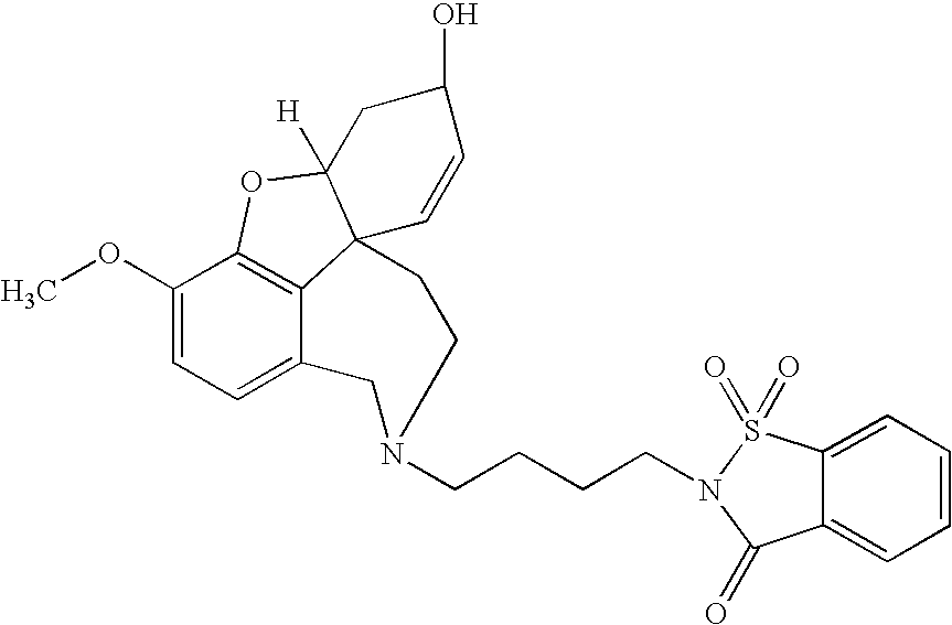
C12=C3C(OC)=CC=C1CN(CCCCN1C(=O)C4=CC=CC=C4S1(=O)=O)CCC21C([H])(O3)CC(O)C=C1
